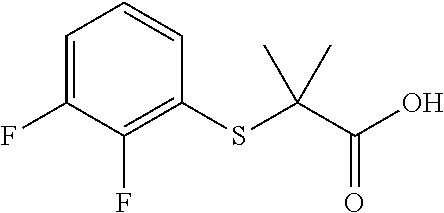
C1=C(F)C(F)=C(SC(C(O)=O)(C)C)C=C1
